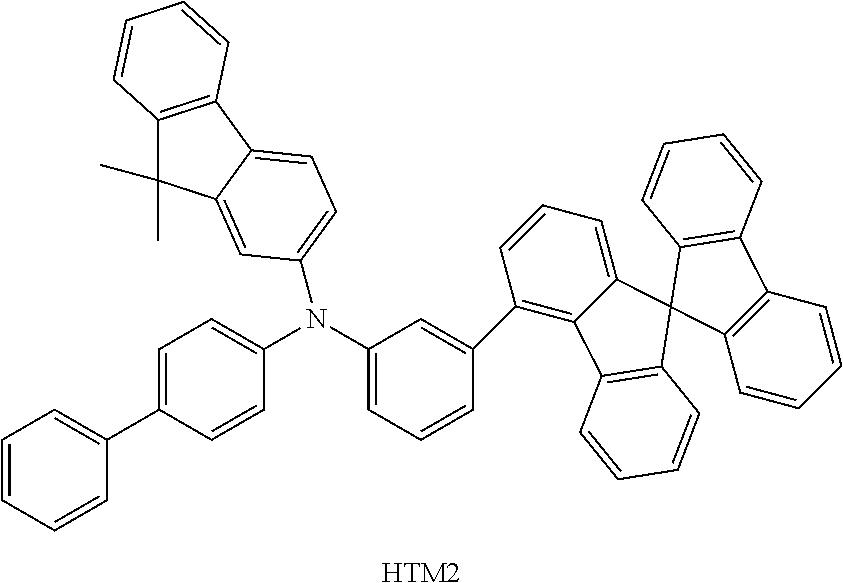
C1=CC=CC(C2=CC=C(N(C3=CC=CC(C4=C5C(=CC=C4)C4(C6=C5C=CC=C6)C5=C(C6=C4C=CC=C6)C=CC=C5)=C3)C3=CC=C4C(=C3)C(C)(C)C3=C4C=CC=C3)C=C2)=C1.[HTM2]
